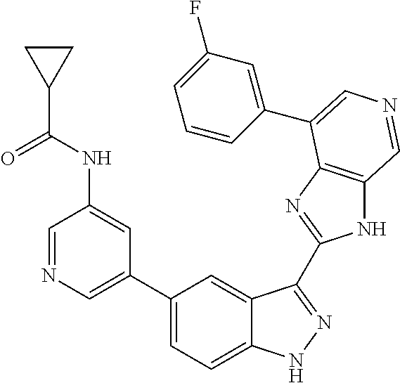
C1(C2=CN=CC(NC(C3CC3)=O)=C2)=CC=C2C(=C1)C(C1=NC3=C(N1)C=NC=C3C1=CC(F)=CC=C1)=NN2
